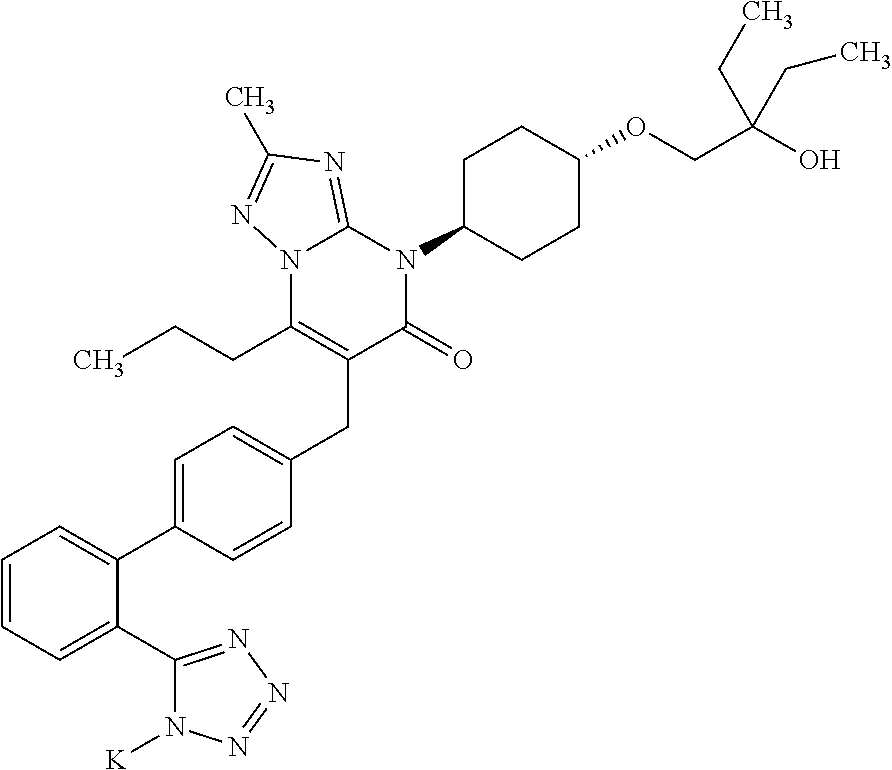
N12C(CCC)=C(CC3=CC=C(C4=CC=CC=C4C4=NN=NN4[K])C=C3)C(=O)N(C3CCC(OCC(O)(CC)CC)CC3)C1=NC(C)=N2
